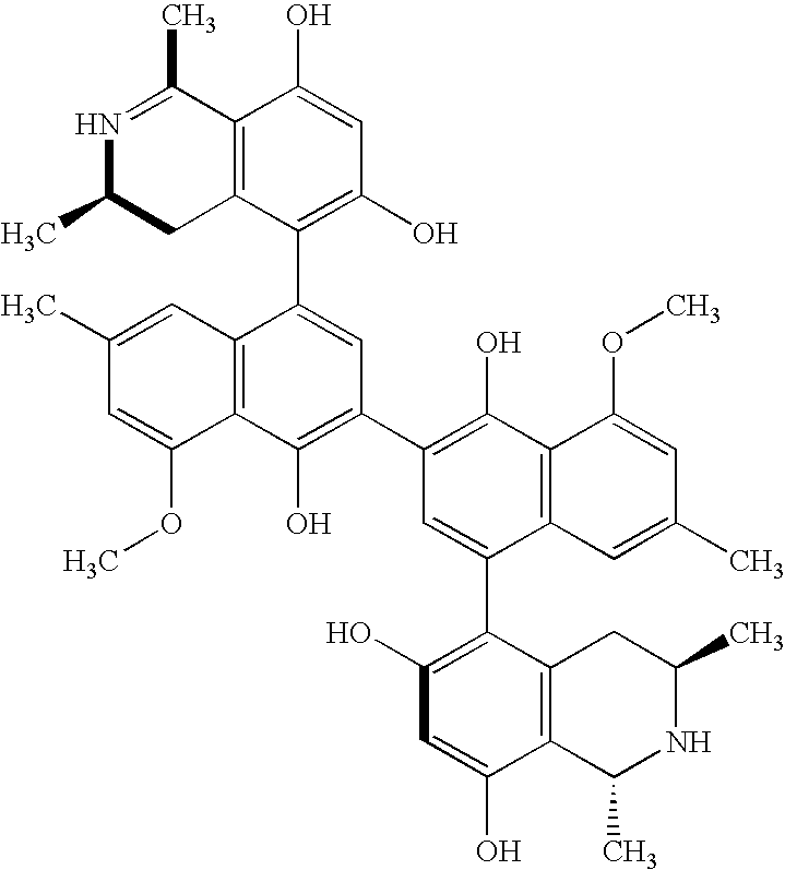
N1=C(C)C2=C(CC1C)C(C1=CC(C3=C(O)C4=C(C(C5=C(O)C=C(O)C6=C5CC(C)NC6C)=C3)C=C(C)C=C4OC)=C(O)C3=C1C=C(C)C=C3OC)=C(O)C=C2O
